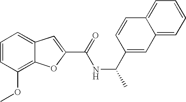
C1=CC(OC)=C2C(=C1)C=C(C(=O)NC(C1=CC3=CC=CC=C3C=C1)C)O2
